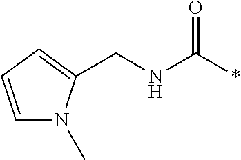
C1=CC=C(CNC(*)=O)N1C
